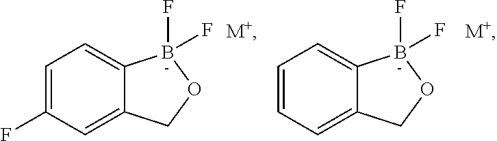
C12=CC=C(F)C=C1COB2(F)F.[M+].C12=CC=CC=C1COB2(F)F.[M+]
